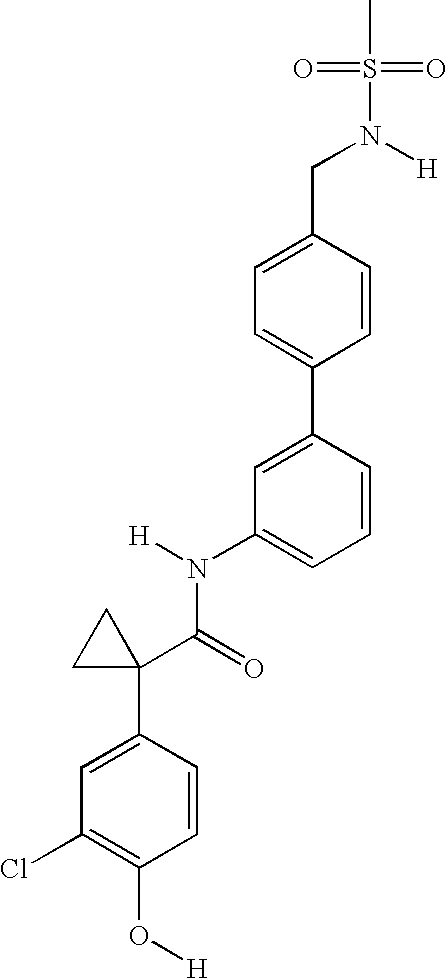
C1=C(C2=CC=C(CN(S(C)(=O)=O)[H])C=C2)C=CC=C1N(C(C1(C2=CC(Cl)=C(O[H])C=C2)CC1)=O)[H]
